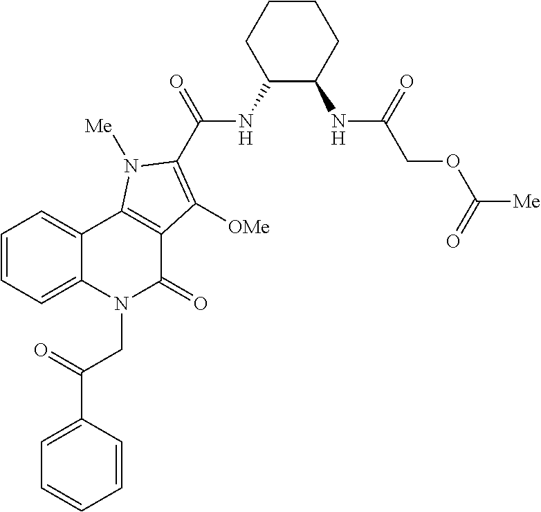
C12=CC=CC=C1C1=C(C(=O)N2CC(C2=CC=CC=C2)=O)C([OMe])=C(C(=O)NC2C(NC(=O)COC([Me])=O)CCCC2)N1[Me]
